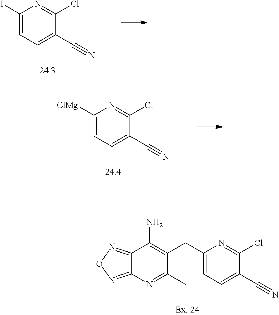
C1=C(I)N=C(Cl)C(C#N)=C1.C1=C([ClMg])N=C(Cl)C(C#N)=C1.C12=NON=C1N=C(C)C(CC1=CC=C(C#N)C(Cl)=N1)=C2N
